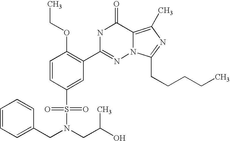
C1=CC(S(N(CC2=CC=CC=C2)CC(O)C)(=O)=O)=CC(C2=NN3C(=C(C)N=C3CCCCC)C(=O)N2)=C1OCC
